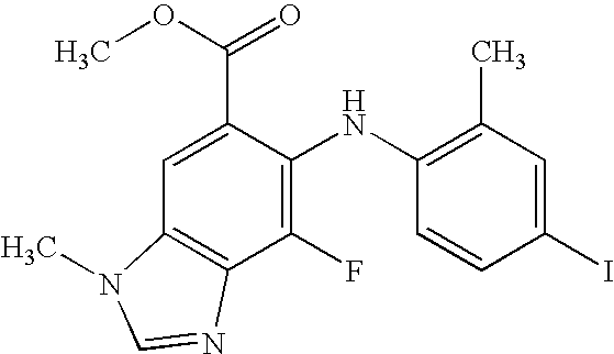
C(C1=CC2=C(C(F)=C1NC1=C(C)C=C(I)C=C1)N=CN2C)(OC)=O
